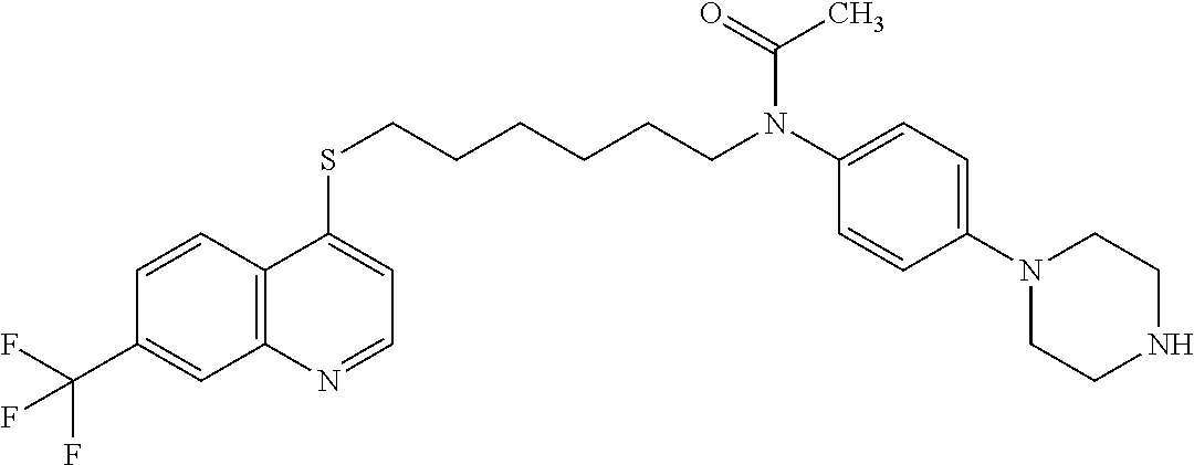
C12=C(C=CC(C(F)(F)F)=C1)C(SCCCCCCN(C1=CC=C(N3CCNCC3)C=C1)C(C)=O)=CC=N2
